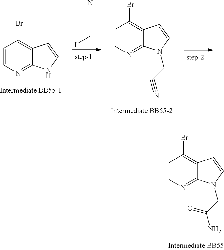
C1=CN=C2C(=C1Br)C=CN2CC(N)=O.C1=CN=C2C(=C1Br)C=CN2.C(CI)#N.C1=CN=C2C(=C1Br)C=CN2CC#N
